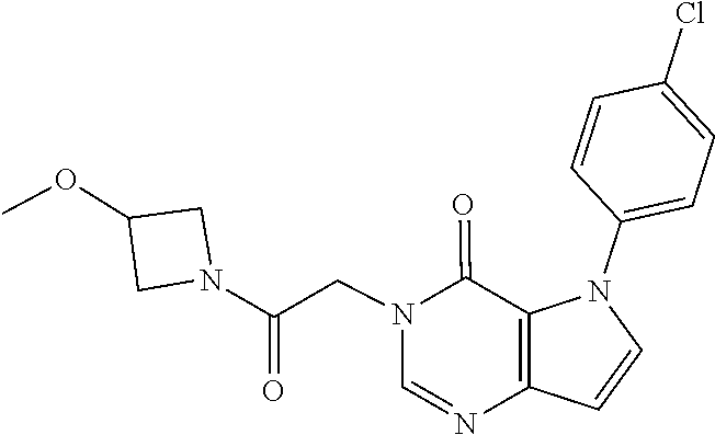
N1(CC(N2CC(OC)C2)=O)C=NC2=C(C1=O)N(C1=CC=C(Cl)C=C1)C=C2
